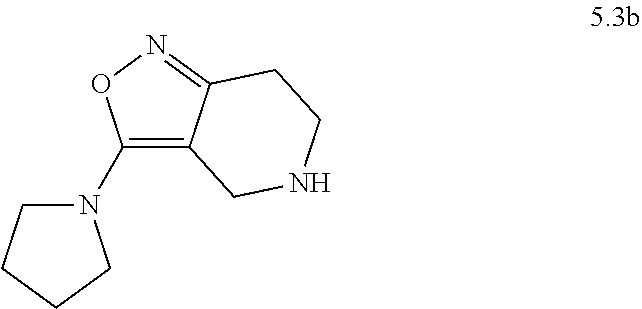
C1(N2CCCC2)=C2C(=NO1)CCNC2
